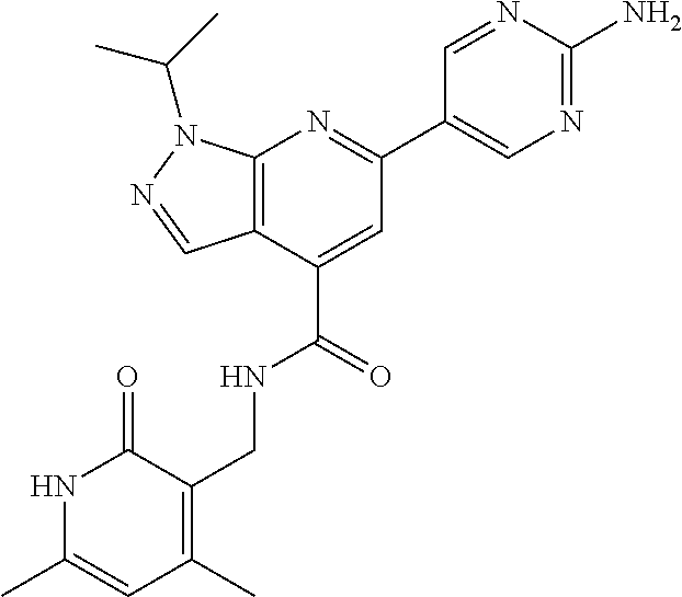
C12=C(C=NN1C(C)C)C(C(=O)NCC1=C(C)C=C(C)NC1=O)=CC(C1=CN=C(N)N=C1)=N2
